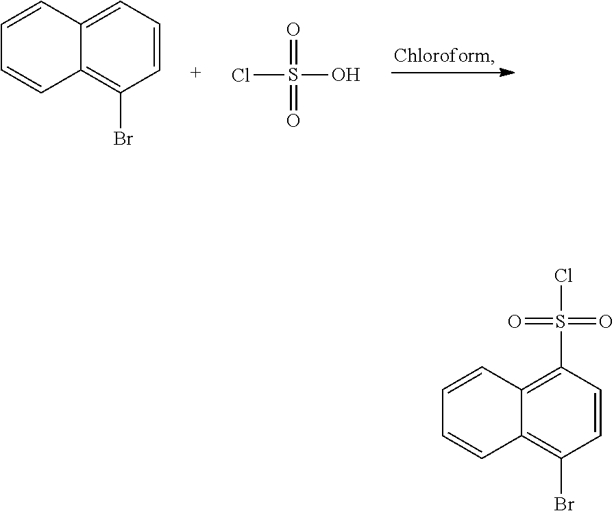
C1=CC2=C(Br)C=CC=C2C=C1.ClS(=O)(=O)O.C1=CC2=C(Br)C=CC(S(Cl)(=O)=O)=C2C=C1
